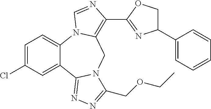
C12=CC=C(Cl)C=C1C1=NN=C(COCC)N1CC1=C(C3=NC(C4=CC=CC=C4)CO3)N=CN21
